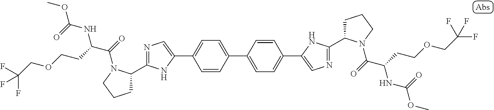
C1=C(C2=CN=C(C3CCCN3C(=O)C(CCOCC(F)(F)F)NC(OC)=O)N2)C=CC(C2=CC=C(C3=CN=C(C4CCCN4C(=O)C(CCOCC(F)(F)F)NC(OC)=O)N3)C=C2)=C1
